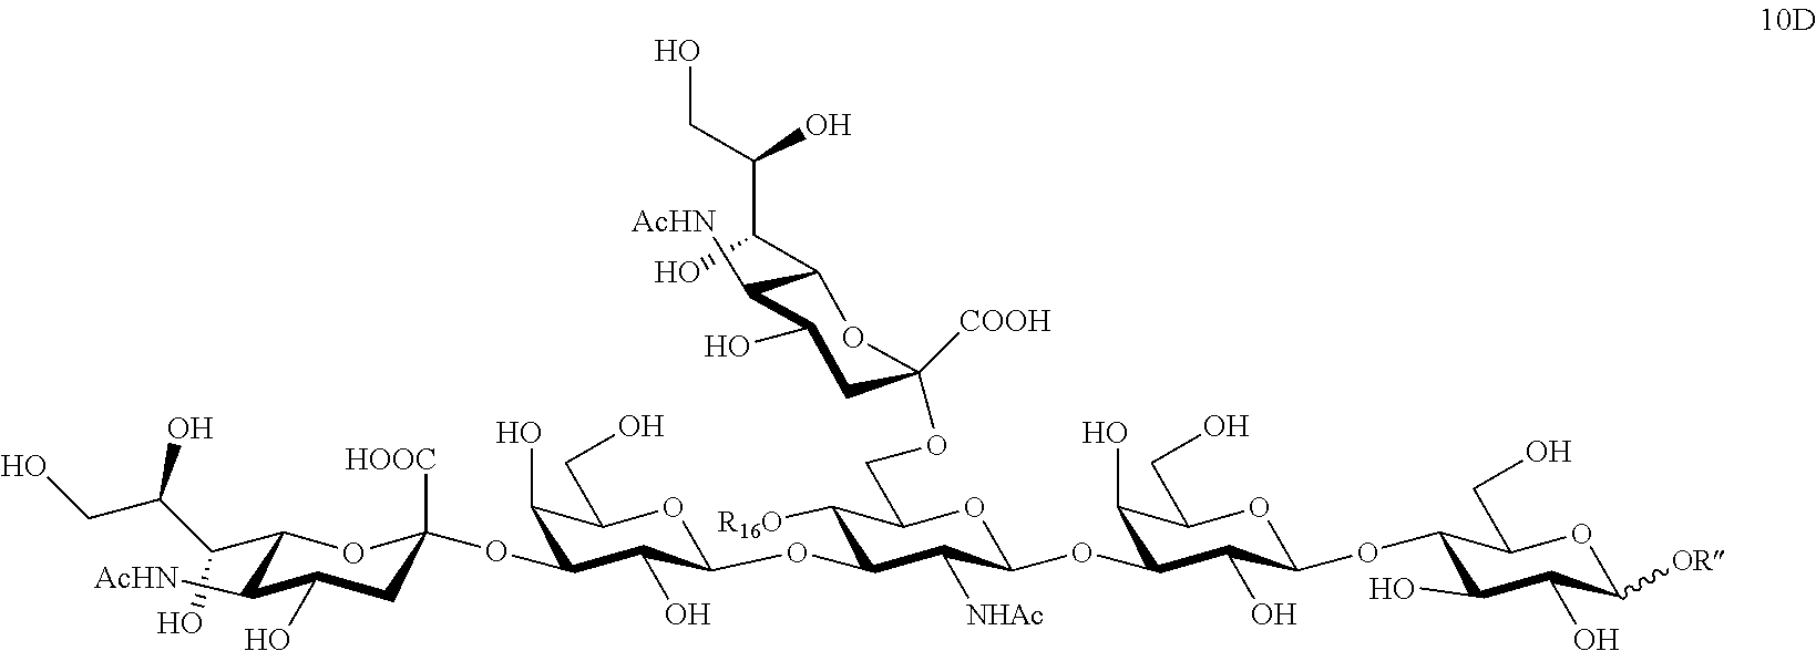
O1C(CO)C(O)C(OC2([HOOC])CC(O)C([AcHN])C(C(C(CO)O)O)O2)C(O)C1OC1C([NHAc])C(OC2C(O)C(OC3C(O)C(O)C([OR])OC3CO)OC(CO)C2O)OC(COC2([COOH])CC(O)C([AcHN])C(C(C(CO)O)O)O2)C1[R16O]
